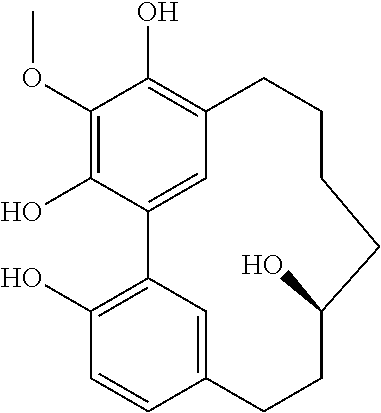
C1(OC)=C(O)C2=CC(=C1O)CCCCC(O)CCC1=CC2=C(O)C=C1
